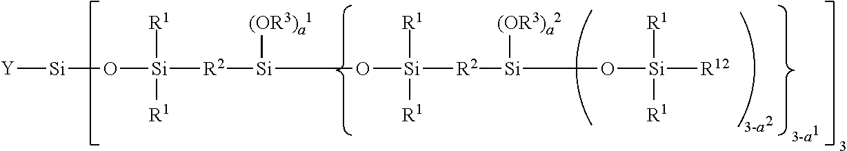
[Y][Si]O[Si]([R2][Si]([(OR3)a1])O[Si]([R2][Si]([(OR3)a2])O[Si]([R1])([R12])[R1])([R1])[R1])([R1])[R1]
